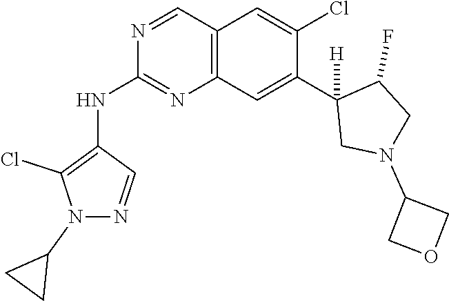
C12=C(C=C(C3([H])CN(C4COC4)CC3F)C(Cl)=C1)N=C(NC1=C(Cl)N(C3CC3)N=C1)N=C2
